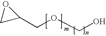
O1CC1COCO
